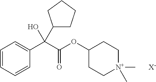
C1(OC(C(C2=CC=CC=C2)(O)C2CCCC2)=O)CC[N+](C)(C)CC1.[X-]
